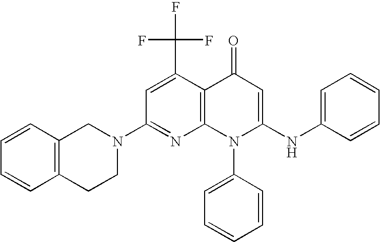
C1(N2CC3=C(CC2)C=CC=C3)=NC2=C(C(C(F)(F)F)=C1)C(=O)C=C(NC1=CC=CC=C1)N2C1=CC=CC=C1
